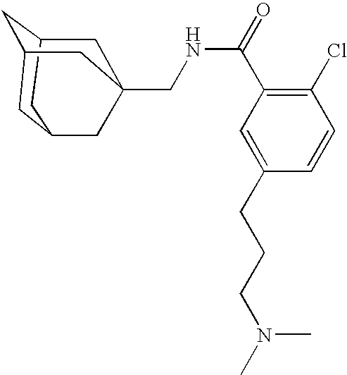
C1C2CC3CC(CC1(CNC(C1=C(Cl)C=CC(CCCN(C)C)=C1)=O)C3)C2
